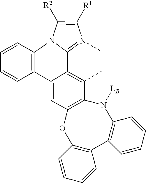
C1([R2])=C([R1])N(C)=C2N1C1=C(C3=CC4=C(C(C)=C32)N([LB])C2=C(C3=C(O4)C=CC=C3)C=CC=C2)C=CC=C1
